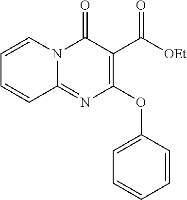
C1=CC=CC(OC2=C(C([OEt])=O)C(=O)N3C(=N2)C=CC=C3)=C1
